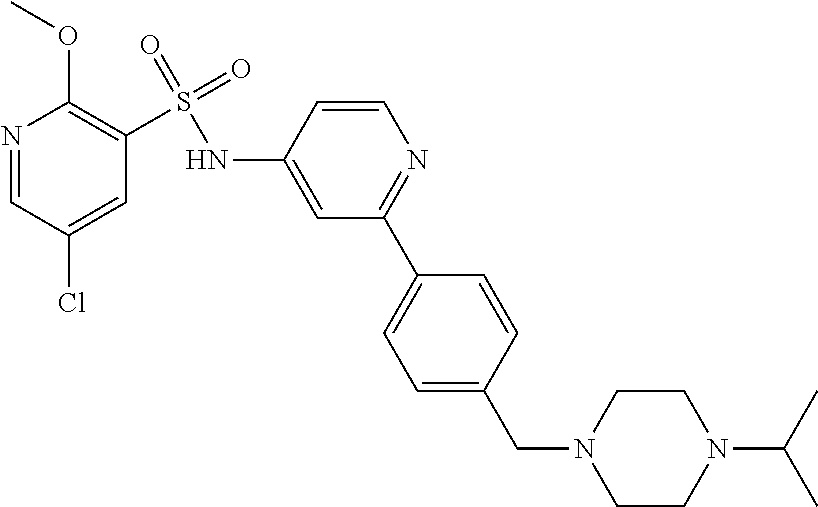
N1=CC(Cl)=CC(S(=O)(=O)NC2=CC(C3=CC=C(CN4CCN(C(C)C)CC4)C=C3)=NC=C2)=C1OC
